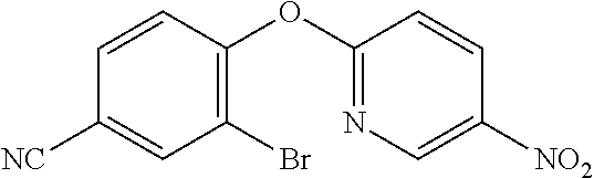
C1(OC2=NC=C([NO2])C=C2)=C(Br)C=C([NC])C=C1
